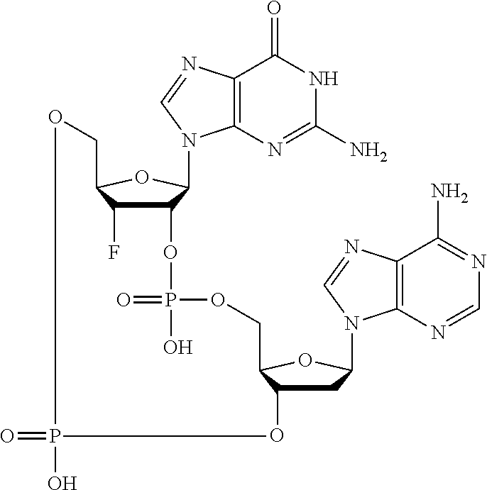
C12=C(N=C(N)NC1=O)N(C1C(OP(=O)(O)OCC3C(O)CC(N4C5=C(C(N)=NC=N5)N=C4)O3)C(F)C(CO)O1)C=N2.O=PO
